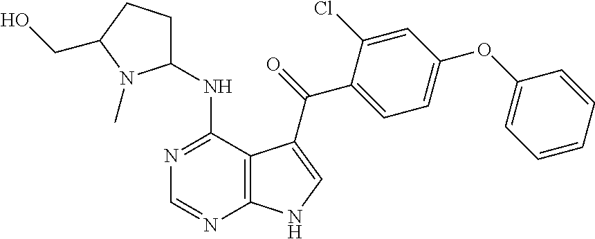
N1=C(NC2CCC(CO)N2C)C2=C(N=C1)NC=C2C(=O)C1=CC=C(OC2=CC=CC=C2)C=C1Cl
